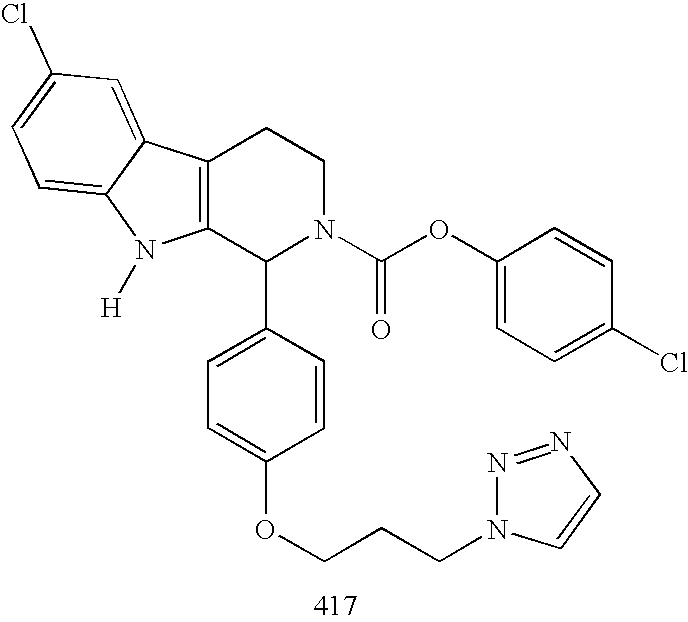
C12=C(C(C3=CC=C(OCCCN4N=NC=C4)C=C3)N(C(OC3=CC=C(Cl)C=C3)=O)CC1)N([H])C1=CC=C(Cl)C=C21
